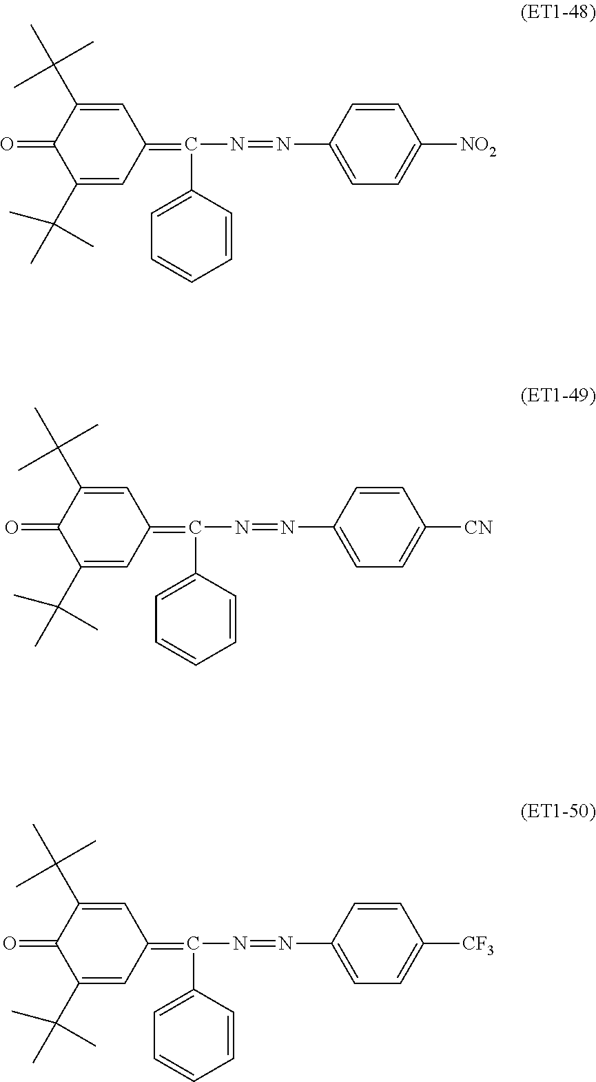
C1(C(C)(C)C)=CC(=C(N=NC2=CC=C([NO2])C=C2)C2=CC=CC=C2)C=C(C(C)(C)C)C1=O.C1(C(C)(C)C)=CC(=C(N=NC2=CC=C([CN])C=C2)C2=CC=CC=C2)C=C(C(C)(C)C)C1=O.C1(C(C)(C)C)=CC(=C(N=NC2=CC=C([CF3])C=C2)C2=CC=CC=C2)C=C(C(C)(C)C)C1=O
